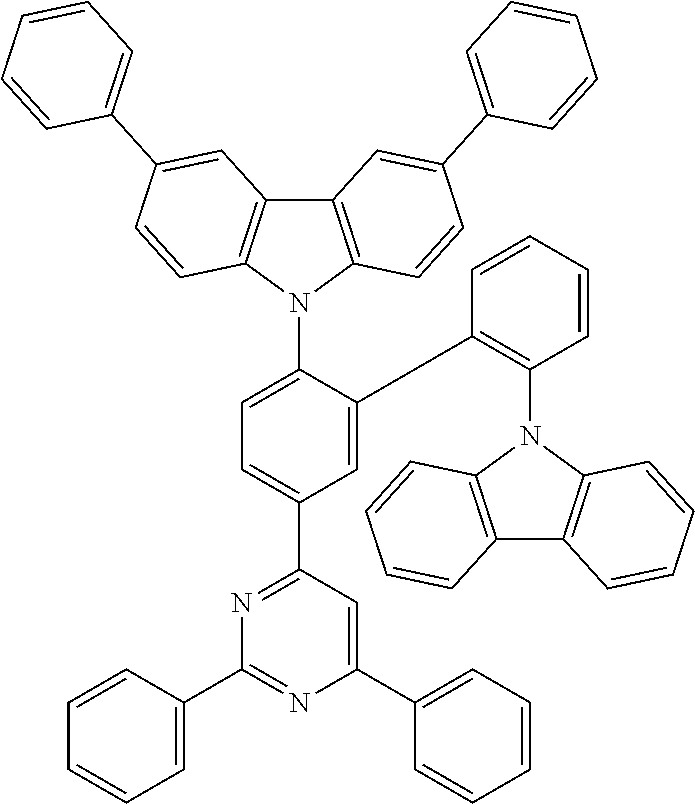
C1=C(C2=C(N3C4=C(C5=C3C=CC=C5)C=CC=C4)C=CC=C2)C(N2C3=C(C4=C2C=CC(C2=CC=CC=C2)=C4)C=C(C2=CC=CC=C2)C=C3)=CC=C1C1=NC(C2=CC=CC=C2)=NC(C2=CC=CC=C2)=C1
